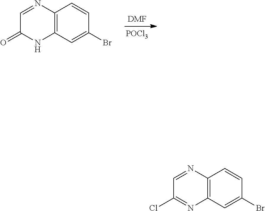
[DMF].[POCl3].C1=NC2=C(NC1=O)C=C(Br)C=C2.C1=NC2=C(N=C1Cl)C=C(Br)C=C2
